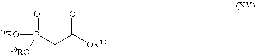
[10RO]P(=O)(CC(=O)[OR10])[10RO]
